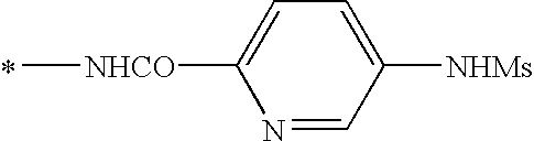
C[NHCO]C1=CC=C([NHMs])C=N1.*
